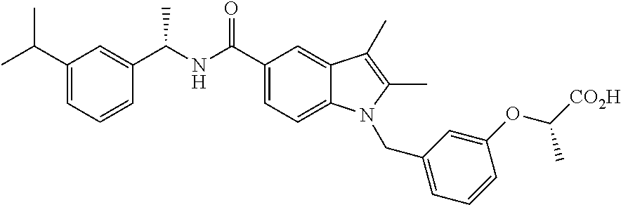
C1(C(NC(C2=CC=C3C(=C2)C(C)=C(C)N3CC2=CC=CC(OC([CO2H])C)=C2)=O)C)=CC(C(C)C)=CC=C1
